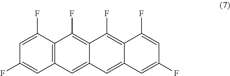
C1=C(F)C2=C(C=C1F)C=C1C(=C2F)C(F)=C2C(=C1)C=C(F)C=C2F
